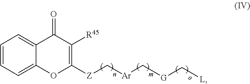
C1=CC=C2C(=C1)C(=O)C([R45])=C([Z]C[Ar]C[G]C[L])O2
